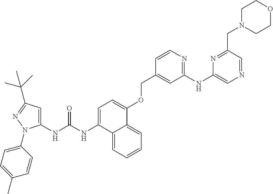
N(C(NC1=CC(C(C)(C)C)=NN1C1=CC=C(C)C=C1)=O)C1=CC=C(OCC2=CC(NC3=CN=CC(CN4CCOCC4)=N3)=NC=C2)C2=CC=CC=C21
